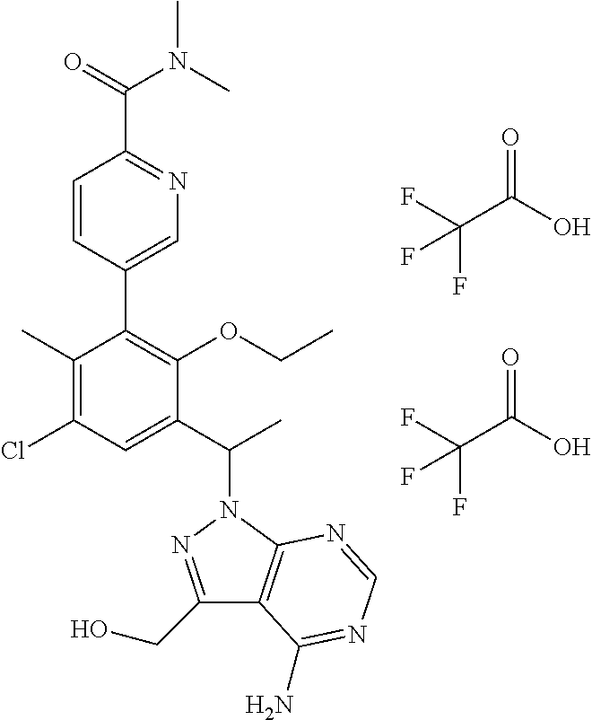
C1=CC(C2=C(OCC)C(C(C)N3N=C(CO)C4=C3N=CN=C4N)=CC(Cl)=C2C)=CN=C1C(=O)N(C)C.FC(C(O)=O)(F)F.FC(C(O)=O)(F)F
